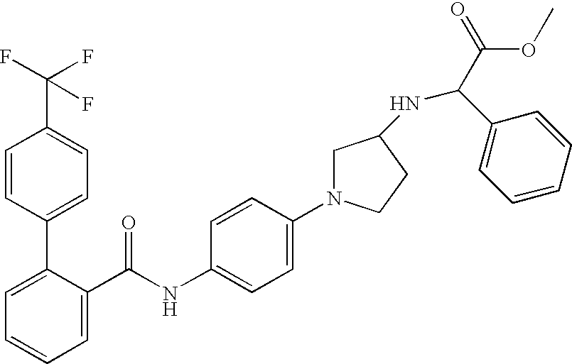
C1=C(C(NC2=CC=C(N3CC(NC(C(=O)OC)C4=CC=CC=C4)CC3)C=C2)=O)C(C2=CC=C(C(F)(F)F)C=C2)=CC=C1
